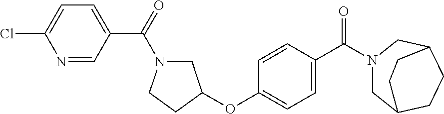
C1=CC(C(=O)N2CC3CCC(C2)CC3)=CC=C1OC1CN(C(C2=CC=C(Cl)N=C2)=O)CC1
